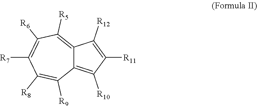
C12=C([R5])C([R6])=C([R7])C([R8])=C([R9])C1=C([R10])C([R11])=C2[R12]
